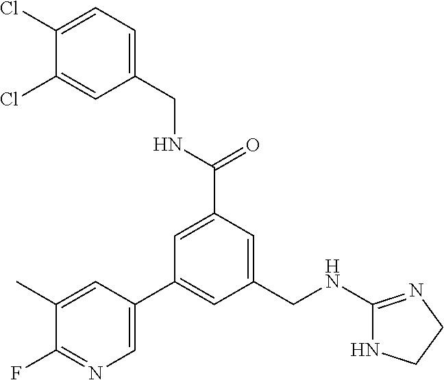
C1(CNC(=O)C2=CC(C3=CN=C(F)C(C)=C3)=CC(CNC3=NCCN3)=C2)=CC=C(Cl)C(Cl)=C1
